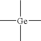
C[Ge](C)(C)C
